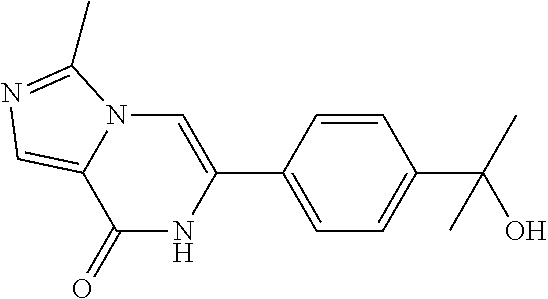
C1(=O)NC(C2=CC=C(C(C)(O)C)C=C2)=CN2C1=CN=C2C
